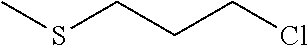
S(CCCCl)C
